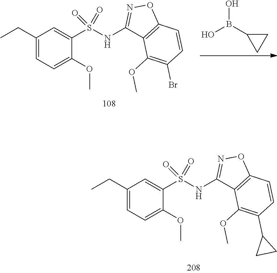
OB(C1CC1)O.C1(CC)=CC=C(OC)C(S(NC2=NOC3=C2C(OC)=C(Br)C=C3)(=O)=O)=C1.C1(CC)=CC=C(OC)C(S(NC2=NOC3=C2C(OC)=C(C2CC2)C=C3)(=O)=O)=C1
